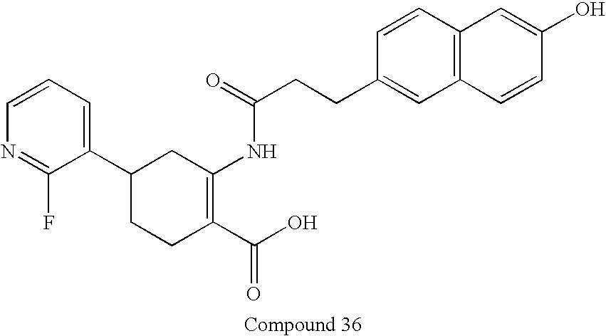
C1(C2=CC=CN=C2F)CCC(C(O)=O)=C(NC(=O)CCC2=CC3=C(C=C2)C=C(O)C=C3)C1
